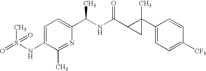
C1=C(NS(=O)(=O)C)C(C)=NC(C(C)NC(C2CC2(C2=CC=C([CF3])C=C2)C)=O)=C1
